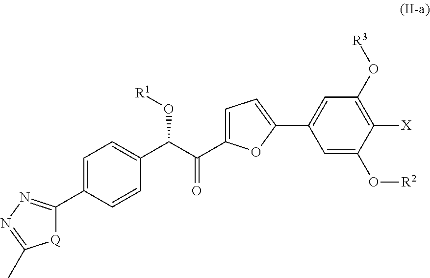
[Q]1C(C2=CC=C(C(C(C3=CC=C(C4=CC(O[R3])=C([X])C(O[R2])=C4)O3)=O)O[R1])C=C2)=NN=C1C
